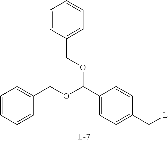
C1=CC=CC(COC(C2=CC=C(C[L])C=C2)OCC2=CC=CC=C2)=C1
